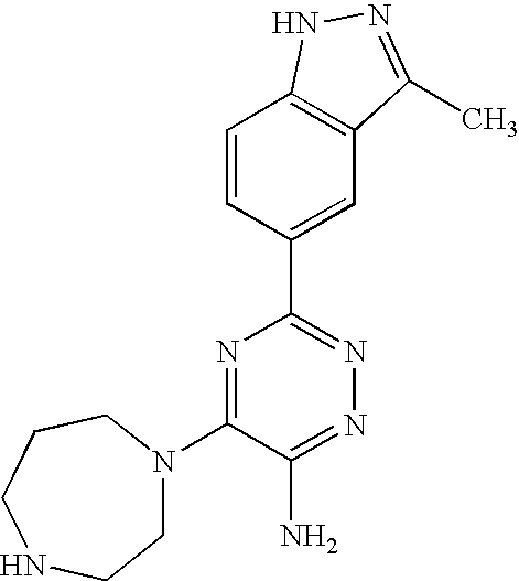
C1=CC(C2=NN=C(N)C(N3CCNCCC3)=N2)=CC2=C1NN=C2C
